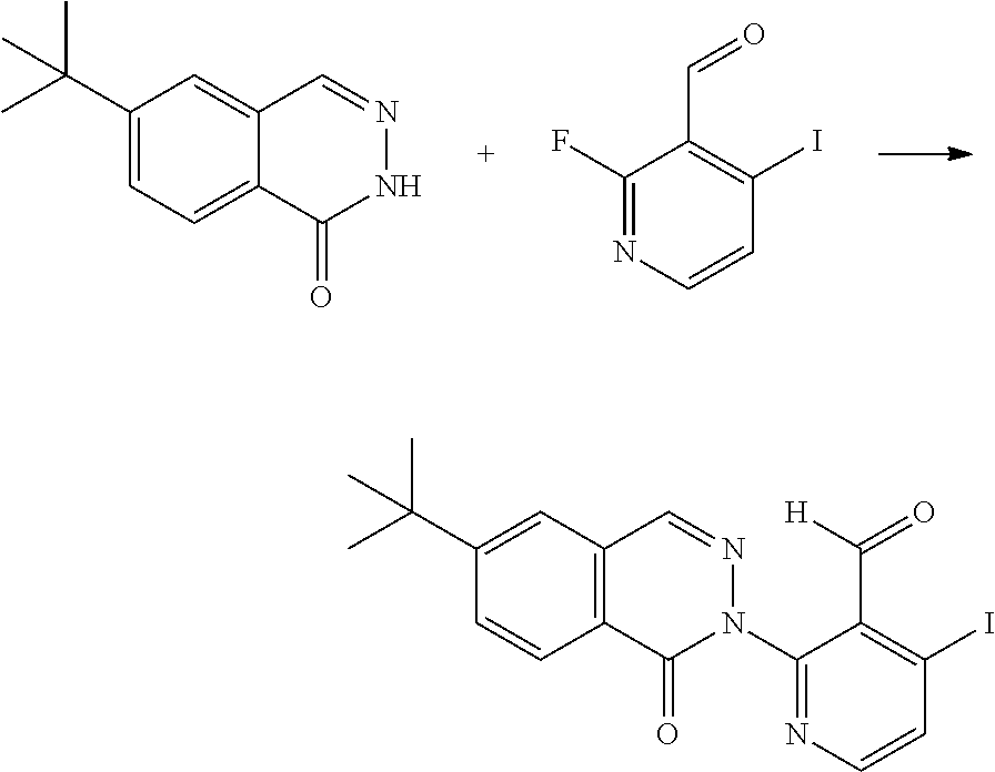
C1(C(C)(C)C)=CC=C2C(=C1)C=NNC2=O.C1(F)=NC=CC(I)=C1C=O.C1(C(C)(C)C)=CC2=C(C=C1)C(=O)N(C1=NC=CC(I)=C1C([H])=O)N=C2
